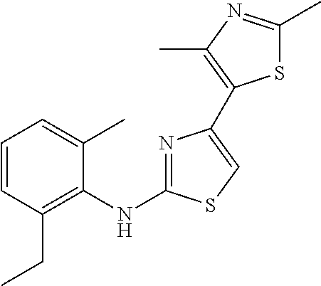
C1=CC(CC)=C(NC2=NC(C3=C(C)N=C(C)S3)=CS2)C(C)=C1
